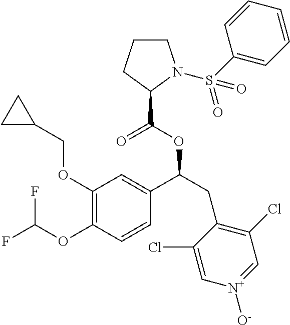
C1(OCC2CC2)=C(OC(F)F)C=CC(C(CC2=C(Cl)C=[N+]([O-])C=C2Cl)OC(=O)C2CCCN2S(C2=CC=CC=C2)(=O)=O)=C1
